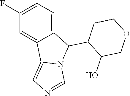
C1=C2C(=CC=C1F)C(C1C(O)COCC1)N1C2=CN=C1
